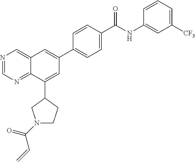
N1=CN=C2C(=C1)C=C(C1=CC=C(C(NC3=CC([CF3])=CC=C3)=O)C=C1)C=C2C1CN(C(=O)C=C)CC1
